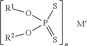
SP(=S)(O[R1])O[R2]
